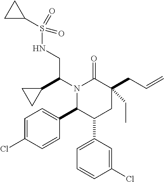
N1(C(C2CC2)CNS(C2CC2)(=O)=O)C(C2=CC=C(Cl)C=C2)C(C2=CC=CC(Cl)=C2)CC(CC=C)(CC)C1=O
